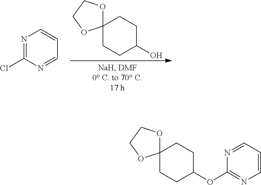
N1=CC=CN=C1OC1CCC2(CC1)OCCO2.C12(CCC(O)CC1)OCCO2.N1=C(Cl)N=CC=C1
